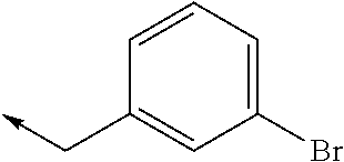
C1(Br)=CC=CC(C->C)=C1
